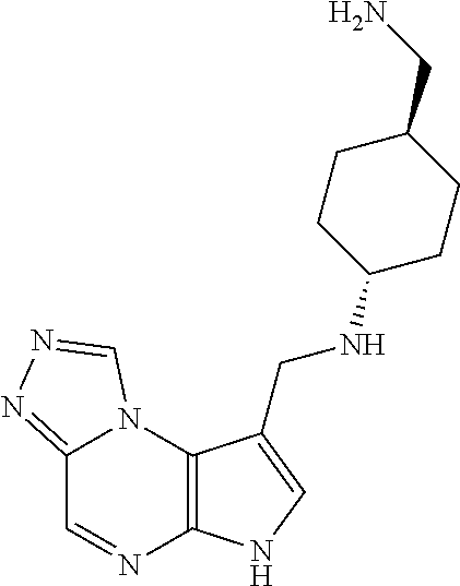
C12=NN=CN1C1=C(N=C2)NC=C1CNC1CCC(CN)CC1
